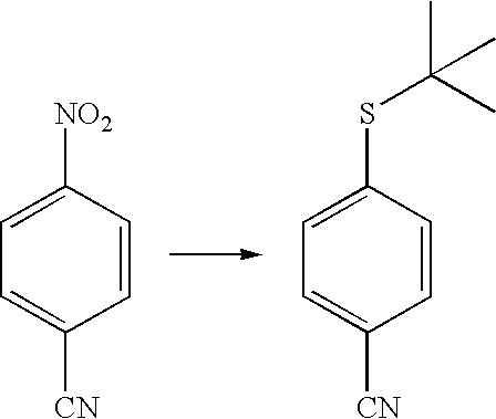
C1([NO2])=CC=C([CN])C=C1.C1(SC(C)(C)C)=CC=C([CN])C=C1
